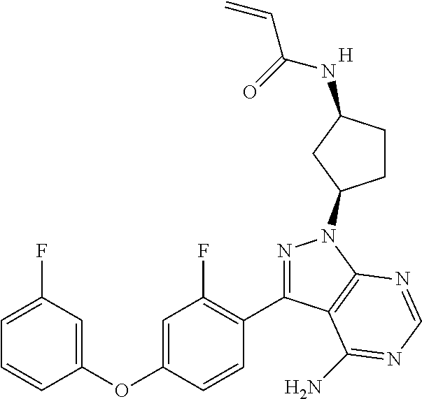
C1(F)=CC=CC(OC2=CC(F)=C(C3=NN(C4CCC(NC(C=C)=O)C4)C4=C3C(N)=NC=N4)C=C2)=C1.[H]
